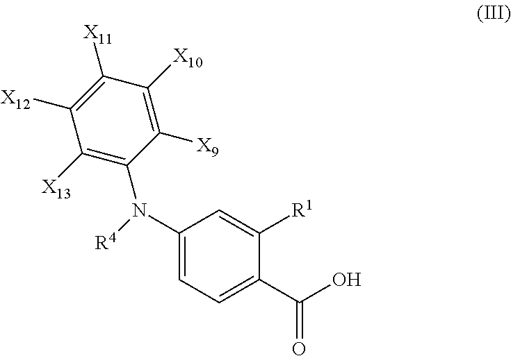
C1(N([R4])C2=C([X13])C([X12])=C([X11])C([X10])=C2[X9])=CC=C(C(O)=O)C([R1])=C1
